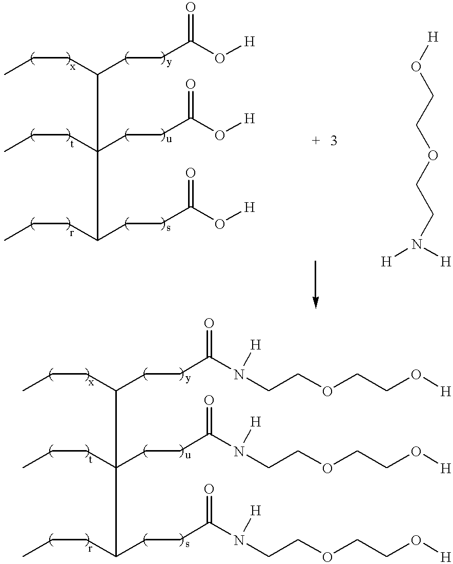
CCCC(CCC(O[H])=O)C(CCC)(CCC(O[H])=O)C(CCC)CCC(O[H])=O.[H]OCCOCCN([H])[H].CCCC(CCC(N(CCOCCO[H])[H])=O)C(CCC)(CCC(N(CCOCCO[H])[H])=O)C(CCC)CCC(N(CCOCCO[H])[H])=O
